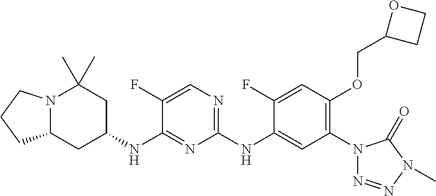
C1(NC2=CC(N3N=NN(C)C3=O)=C(OCC3CCO3)C=C2F)=NC=C(F)C(NC2CC(C)(C)N3C(C2)CCC3)=N1
